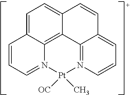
C1=C2C3=C4C(=C1)C=CC1=CC=CN(=C41)[Pt]([OC])(C)N3=CC=C2
